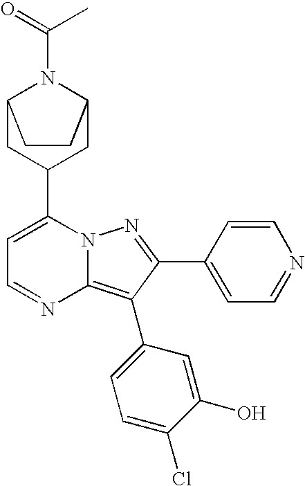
C12CC(C3=CC=NC4=C(C5=CC=C(Cl)C(O)=C5)C(C5=CC=NC=C5)=NN34)CC(N1C(=O)C)CC2
